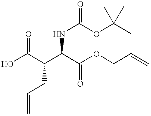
N(C(C(C(O)=O)CC=C)C(OCC=C)=O)C(=O)OC(C)(C)C
